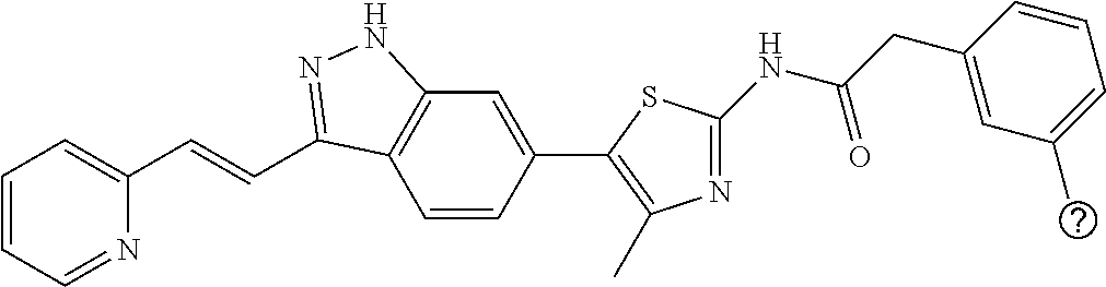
C1=CC=NC(C=CC2=NNC3=C2C=CC(C2=C(C)N=C(NC(CC4=CC(C)=CC=C4)=O)S2)=C3)=C1
